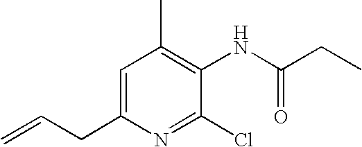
C1=C(CC=C)N=C(Cl)C(NC(CC)=O)=C1C
